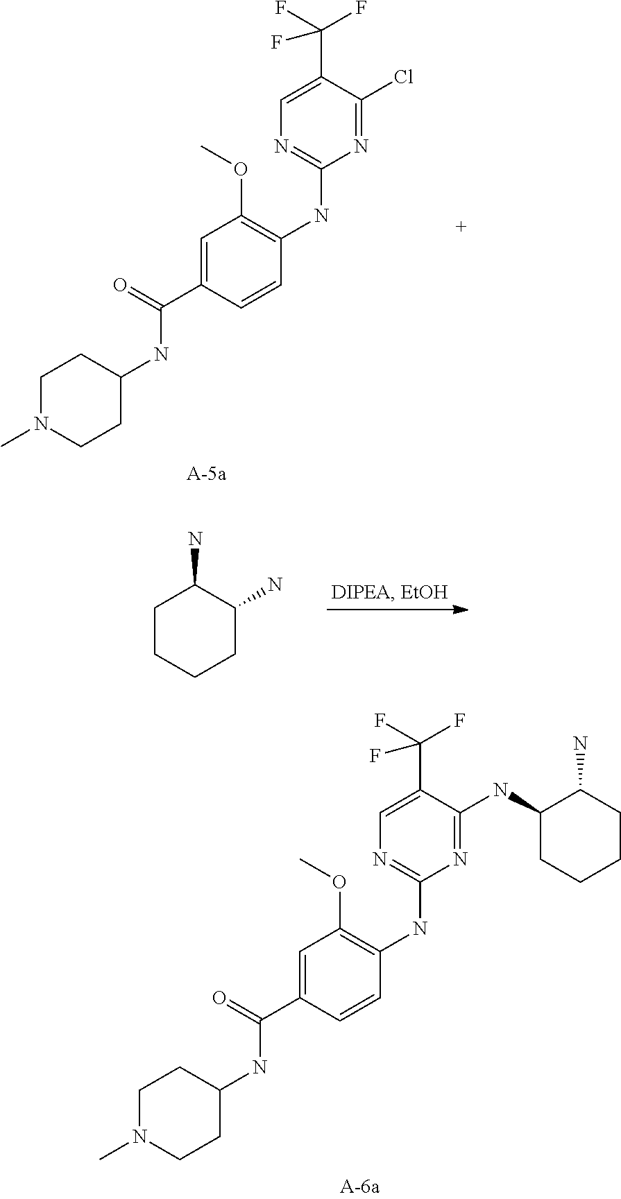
ClC1=NC(NC2=C(OC)C=C(C(NC3CCN(C)CC3)=O)C=C2)=NC=C1C(F)(F)F.C1CCCC(N)C1N.N(C1=NC(NC2=C(OC)C=C(C(NC3CCN(C)CC3)=O)C=C2)=NC=C1C(F)(F)F)C1CCCCC1N
